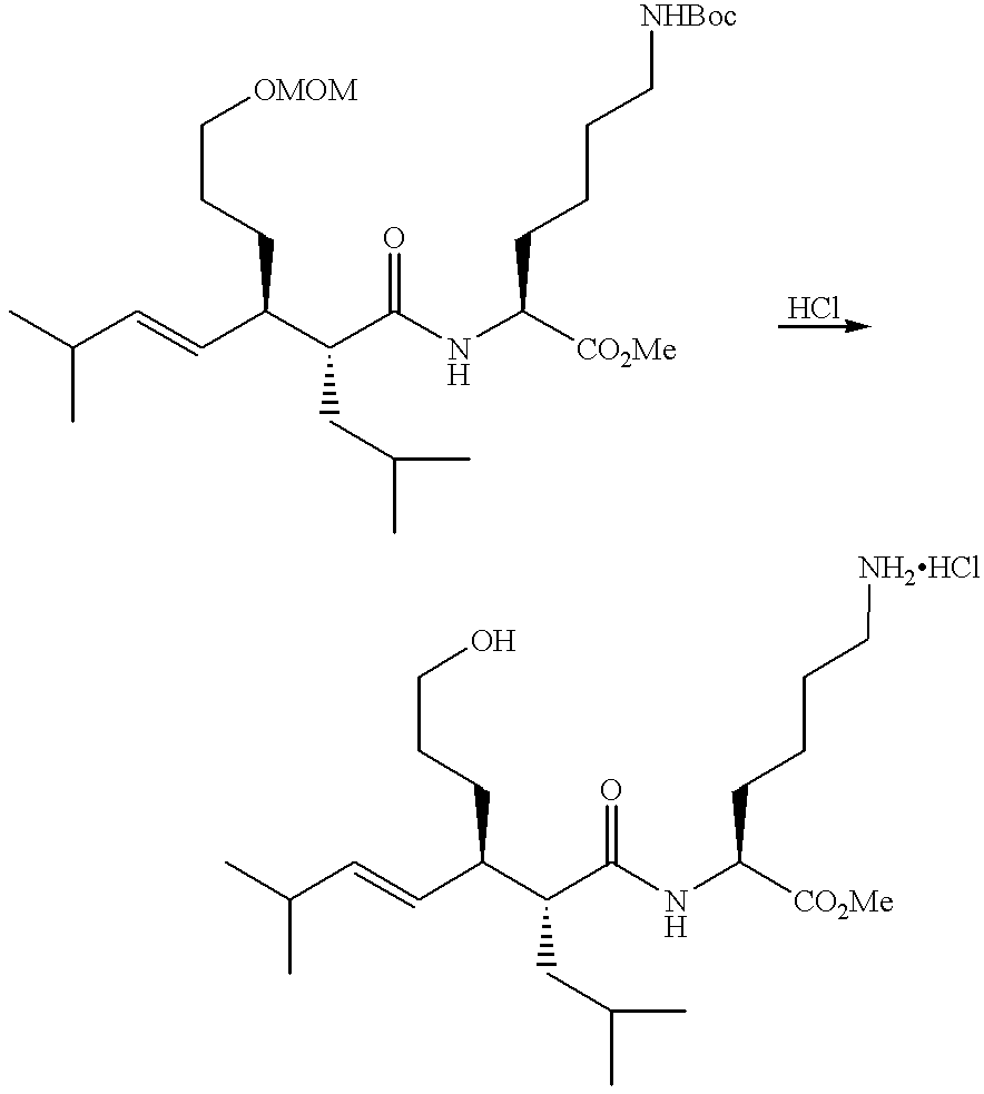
CC(C=CC(C(C(NC([CO2Me])CCCC[NHBoc])=O)CC(C)C)CCC[OMOM])C.CC(C=CC(C(C(NC([CO2Me])CCCC[NH2HCl])=O)CC(C)C)CCCO)C
